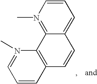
C1=CN(C)=C2C(=C1)C=CC1=C2N(C)=CC=C1
